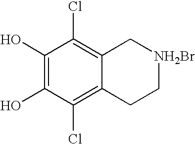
C1(O)=C(O)C(Cl)=C2C(=C1Cl)C[NH2Br]CC2
